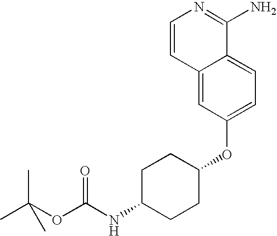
C12=CC(OC3CCC(NC(OC(C)(C)C)=O)CC3)=CC=C1C(N)=NC=C2
